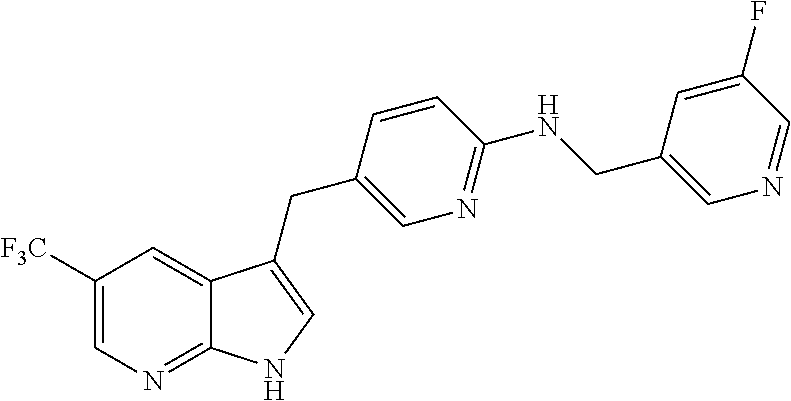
C1([F3C])=CN=C2C(=C1)C(CC1=CN=C(NCC3=CN=CC(F)=C3)C=C1)=CN2
